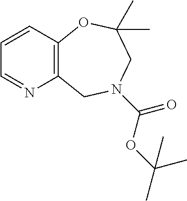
C1=CC2=C(N=C1)CN(C(OC(C)(C)C)=O)CC(C)(C)O2
